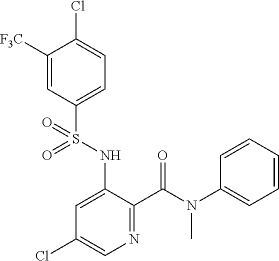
C1([F3C])=CC(S(NC2=CC(Cl)=CN=C2C(N(C2=CC=CC=C2)C)=O)(=O)=O)=CC=C1Cl
